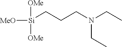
[MeO][Si]([OMe])([OMe])CCCN(CC)CC
